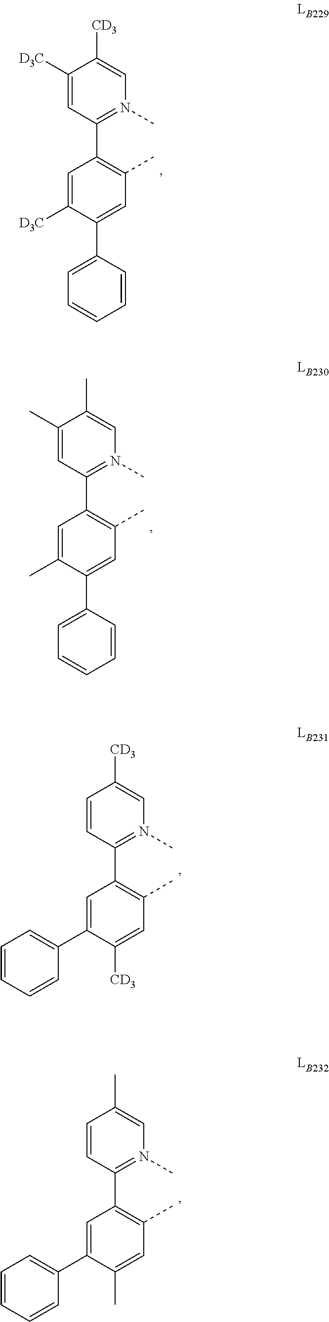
C1(C2=CC=CC=C2)=CC(C)=C(C2=N(C)C=C([CD3])C([D3C])=C2)C=C1[D3C].C1(C2=CC=CC=C2)=CC(C)=C(C2=N(C)C=C(C)C(C)=C2)C=C1C.C1([CD3])=CC(C)=C(C2=N(C)C=C([CD3])C=C2)C=C1C1=CC=CC=C1.C1(C)=CC(C)=C(C2=N(C)C=C(C)C=C2)C=C1C1=CC=CC=C1
